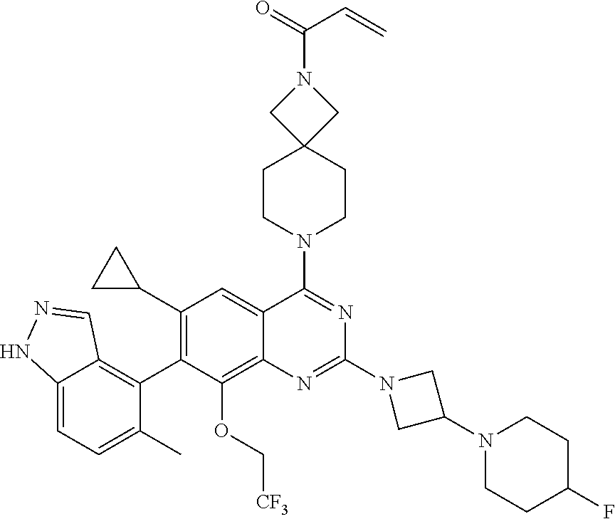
C12=CC=C(C)C(C3=C(C4CC4)C=C4C(=C3OC[CF3])N=C(N3CC(N5CCC(F)CC5)C3)N=C4N3CCC4(CC3)CN(C(=O)C=C)C4)=C1C=NN2
